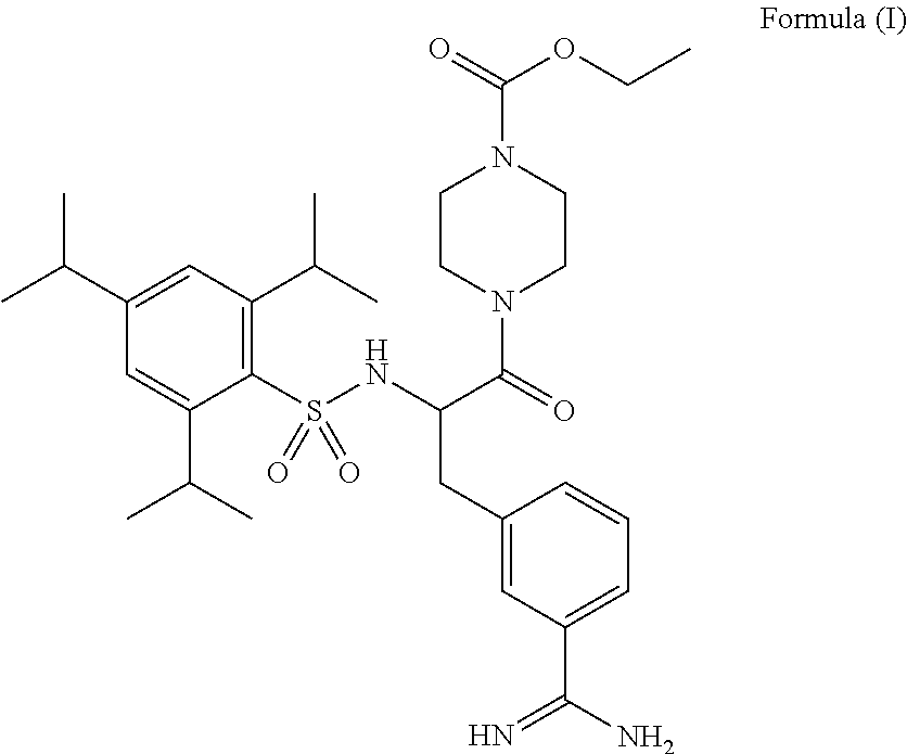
C1=C(C(C)C)C=C(C(C)C)C(S(NC(C(=O)N2CCN(C(OCC)=O)CC2)CC2=CC(C(N)=N)=CC=C2)(=O)=O)=C1C(C)C
